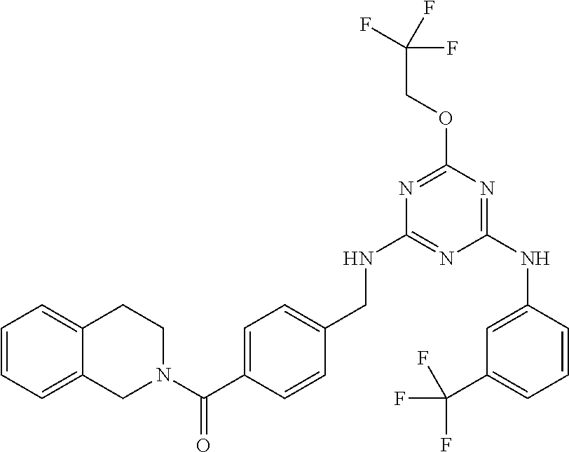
C12=CC=CC=C1CN(C(=O)C1=CC=C(CNC3=NC(NC4=CC(C(F)(F)F)=CC=C4)=NC(OCC(F)(F)F)=N3)C=C1)CC2
